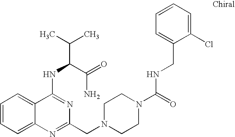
C1=CC=C2C(=C1)C(NC(C(=O)N)C(C)C)=NC(CN1CCN(C(=O)NCC3=CC=CC=C3Cl)CC1)=N2
